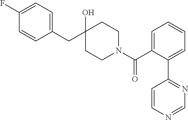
C1(CC2(O)CCN(C(C3=CC=CC=C3C3=NC=NC=C3)=O)CC2)=CC=C(F)C=C1
